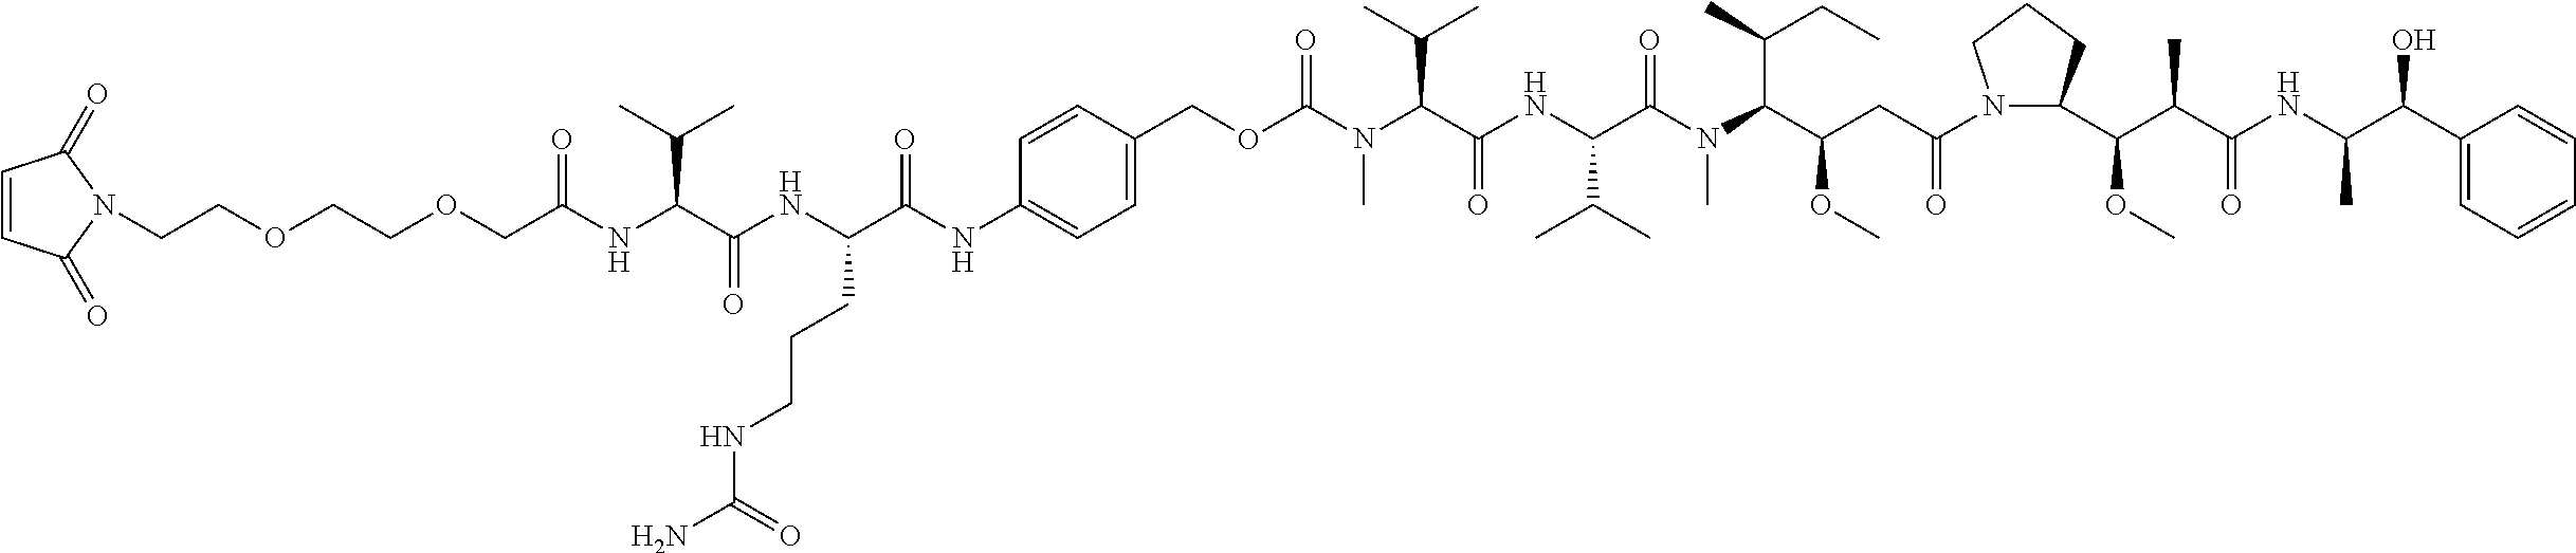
O(CC(NC(C(NC(C(NC1=CC=C(COC(N(C(C(NC(C(C)C)C(=O)N(C)C(C(OC)CC(=O)N2C(C(C(C(NC(C(C3=CC=CC=C3)O)C)=O)C)OC)CCC2)C(CC)C)=O)C(C)C)C)=O)C=C1)=O)CCCNC(N)=O)=O)C(C)C)=O)CCOCCN1C(=O)C=CC1=O
